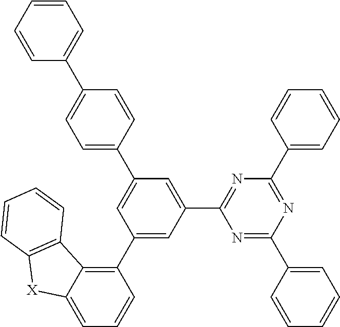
C1(C2=CC(C3=CC=C(C4=CC=CC=C4)C=C3)=CC(C3=C4C(=CC=C3)[X]C3=C4C=CC=C3)=C2)=NC(C2=CC=CC=C2)=NC(C2=CC=CC=C2)=N1
